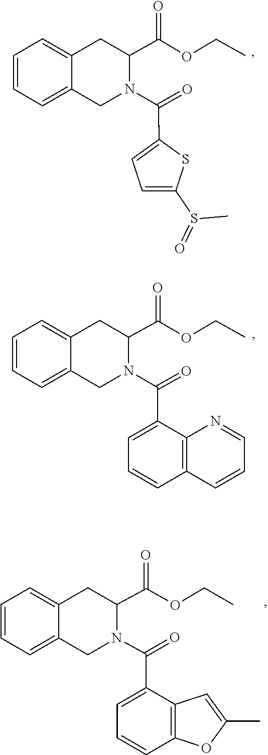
C1=C2CC(C(=O)OCC)N(C(C3=CC=C(S(=O)C)S3)=O)CC2=CC=C1.C1=C2CC(C(=O)OCC)N(C(C3=CC=CC4=C3N=CC=C4)=O)CC2=CC=C1.C1=C2C(=CC=C1)CC(C(=O)OCC)N(C(C1=CC=CC3=C1C=C(C)O3)=O)C2
